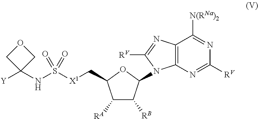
C12=C(N=C([RV])N=C1[N(RNa)2])N(C1C([RB])C([RA])C(C[X1]S(NC3([Y])COC3)(=O)=O)O1)C([RV])=N2
